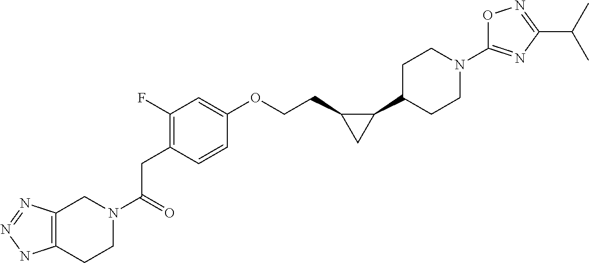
C(CC1=C(F)C=C(OCCC2C(C3CCN(C4=NC(C(C)C)=NO4)CC3)C2)C=C1)(=O)N1CCC2=C(C1)N=NN2
